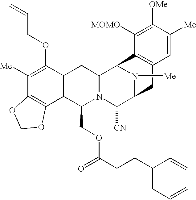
C1([Me])=C(OCC=C)C2=C(C3=C1OCO3)C(COC(=O)CCC1=CC=CC=C1)N1C(C2)C2N([Me])C(C1[CN])CC1=C2C([MOMO])=C([OMe])C([Me])=C1
